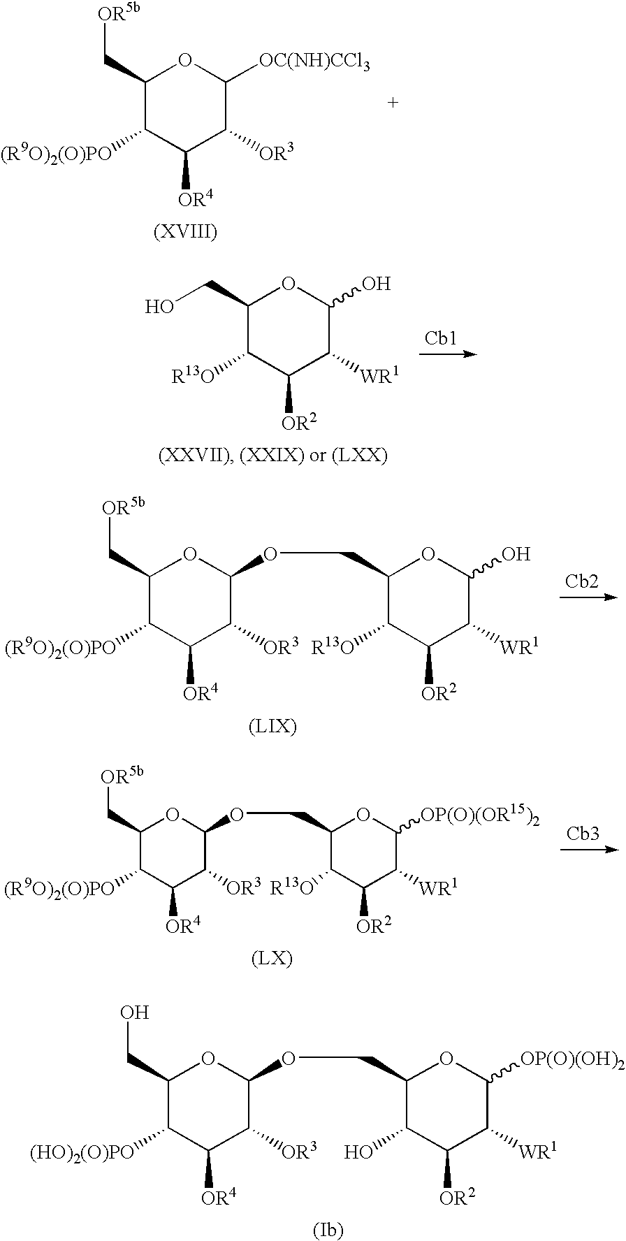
C1(CO)C([R13O])C([OR2])C([WR1])C(O)O1.[Cb1].C1(CO)C([(HO)2(O)PO])C([OR4])C([OR3])C(OCC2C(O)C([OR2])C([WR1])C([OP(O)(OH)2])O2)O1.C1(C[OR5b])C([(R9O)2(O)PO])C([OR4])C([OR3])C([OC(NH)CCl3])O1.[Cb2].C1(C[OR5b])C([(R9O)2(O)PO])C([OR4])C([OR3])C(OCC2C([R13O])C([OR2])C([WR1])C(O)O2)O1.[Cb3].C1(C[OR5b])C([(R9O)2(O)PO])C([OR4])C([OR3])C(OCC2C([R13O])C([OR2])C([WR1])C([OP(O)(OR15)2])O2)O1
